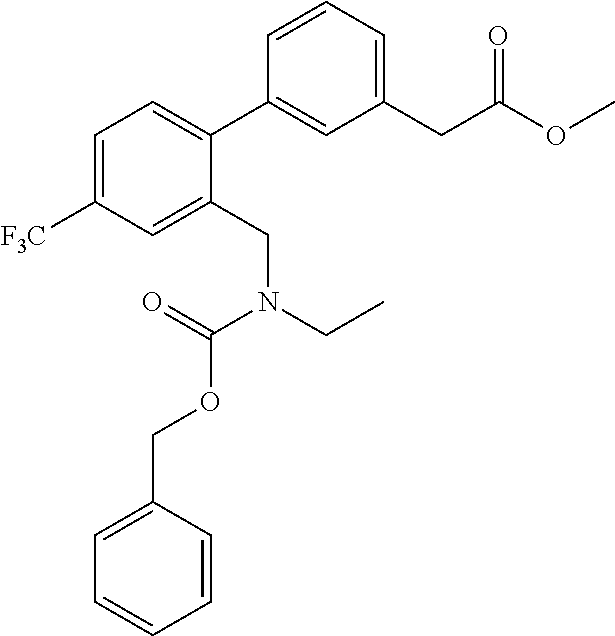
C1(CC(OC)=O)=CC=CC(C2=CC=C([F3C])C=C2CN(CC)C(=O)OCC2=CC=CC=C2)=C1
